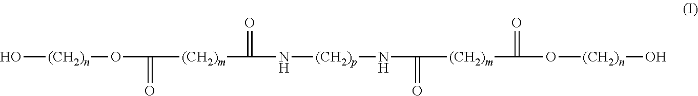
O[(CH2)n]OC([(CH2)m]C(N[(CH2)p]NC([(CH2)m]C(O[(CH2)n]O)=O)=O)=O)=O
